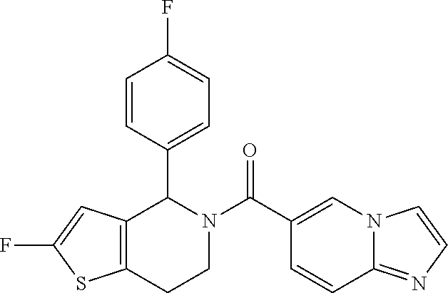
C12=C(CCN(C(=O)C3=CN4C(=NC=C4)C=C3)C1C1=CC=C(F)C=C1)SC(F)=C2
